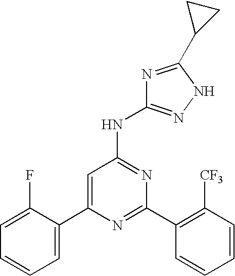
C1=C(C2=CC=CC=C2F)N=C(C2=C([CF3])C=CC=C2)N=C1NC1=NNC(C2CC2)=N1
